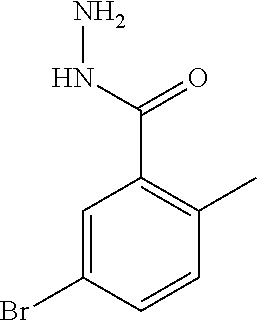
C1=C(Br)C=CC(C)=C1C(NN)=O
